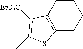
C1CC2=C(CC1)SC(C)=C2[EtO2C]
